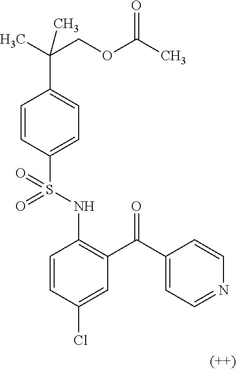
C1=CC(S(NC2=C(C(C3=CC=NC=C3)=O)C=C(Cl)C=C2)(=O)=O)=CC=C1C(C)(COC(C)=O)C
